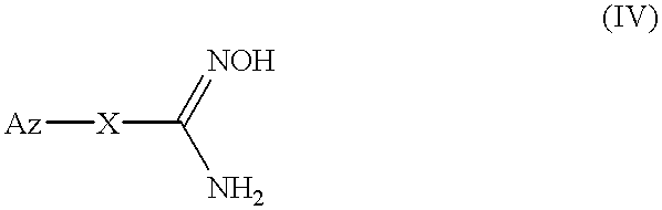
[Az][X]C(N)=[NOH]
